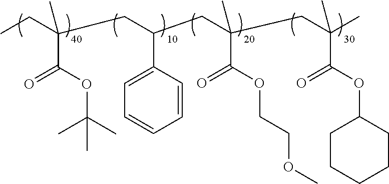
C1CCCC(OC(C(C)(C)CC(C(OCCOC)=O)(C)CC(C2=CC=CC=C2)CC(C(OC(C)(C)C)=O)(C)CC)=O)C1
